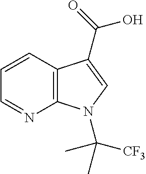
C1=CC2=C(N=C1)N(C(C)([CF3])C)C=C2C(=O)O
